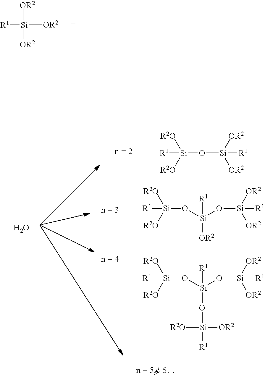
[OR2][Si]([OR2])([OR2])[R1].[Si](O[Si]([OR2])([OR2])[R1])([R2O])([R2O])[R1].[Si](O[Si](O[Si]([OR2])([OR2])[R1])([R1])[OR2])([R2O])([R2O])[R1].[Si](O[Si](O[Si]([OR2])([OR2])[R1])([R1])O[Si]([R1])([OR2])[R2O])([R2O])([R2O])[R1].O
